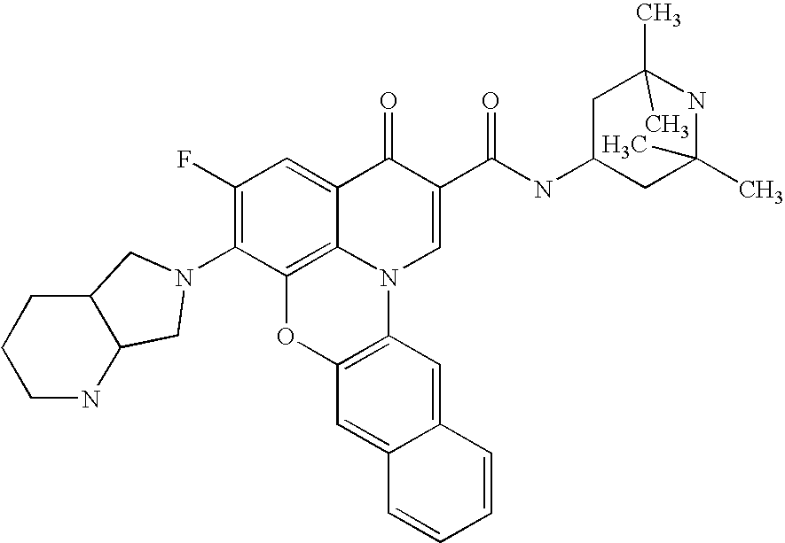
C1(F)=C(N2CC3C(CCCN3)C2)C2=C3C(=C1)C(=O)C(C(NC1CC(C)(C)NC(C)(C)C1)=O)=CN3C1=C(O2)C=C2C(=C1)C=CC=C2
